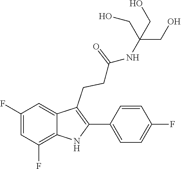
C1(C2=C(CCC(=O)NC(CO)(CO)CO)C3=CC(F)=CC(F)=C3N2)=CC=C(F)C=C1
